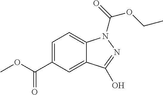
C1=C(C(OC)=O)C=C2C(=C1)N(C(=O)OCC)N=C2O
